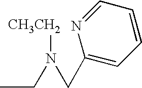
C(C1=CC=CC=N1)N(CC)[CH3CH2]
